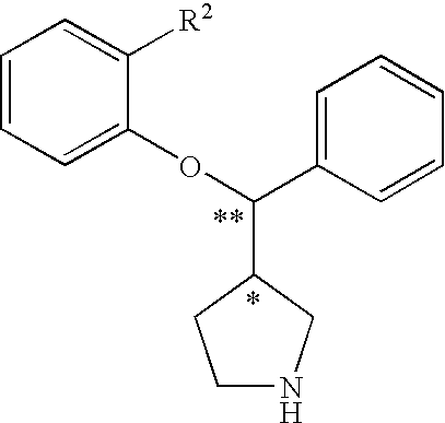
C1=CC=C(OC(C2=CC=CC=C2)C2CNCC2)C([R2])=C1
